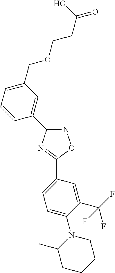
N1=C(C2=CC(COCCC(=O)O)=CC=C2)N=C(C2=CC=C(N3C(C)CCCC3)C(C(F)(F)F)=C2)O1
